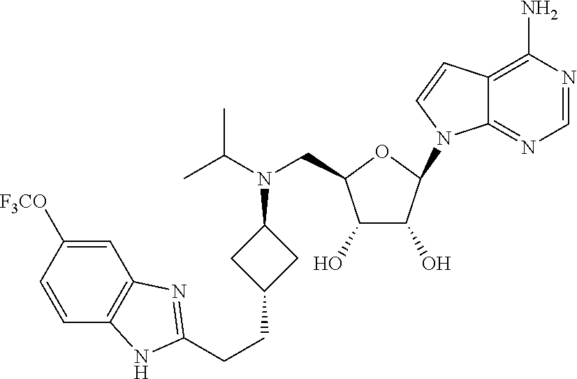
C12=NC=NC(N)=C1C=CN2C1C(O)C(O)C(CN(C2CC(CCC3=NC4=C(C=CC([F3CO])=C4)N3)C2)C(C)C)O1
